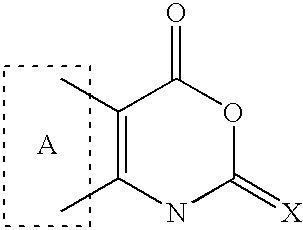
C1(C)=C(C)NC(=[X])OC1=O
